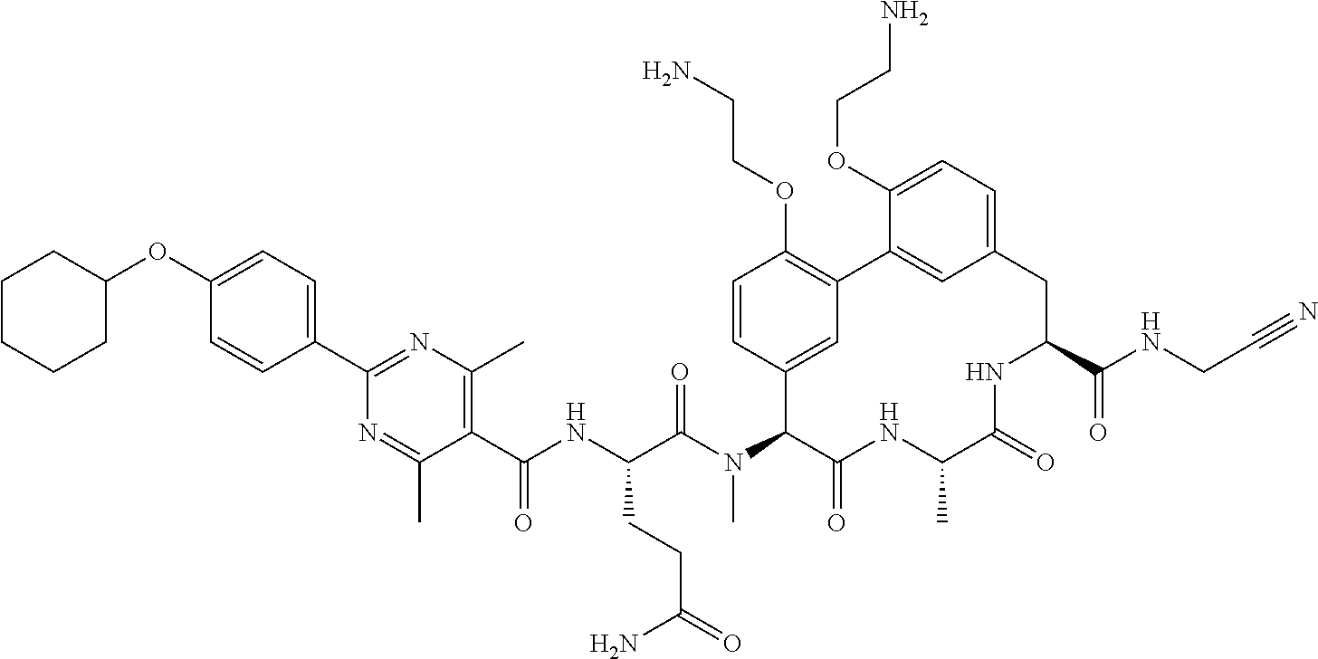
C(C(N(C1C(=O)NC(C)C(=O)NC(C(NCC#N)=O)CC2=CC=C(OCCN)C(=C2)C2=C(OCCN)C=CC1=C2)C)=O)(NC(C1=C(C)N=C(C2=CC=C(OC3CCCCC3)C=C2)N=C1C)=O)CCC(=O)N
